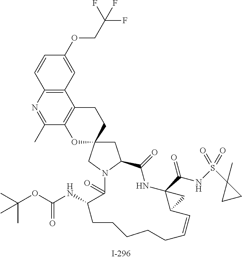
C1C2(CN3C1C(=O)NC1(C(NS(=O)(C4(C)CC4)=O)=O)C(C=CCCCCCC(NC(OC(C)(C)C)=O)C3=O)C1)CCC1=C(O2)C(C)=NC2=C1C=C(OCC(F)(F)F)C=C2
